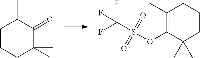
C1CCC(C)(C)C(=O)C1C.C1(C)=C(OS(C(F)(F)F)(=O)=O)C(C)(C)CCC1
